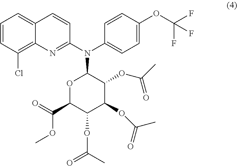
C1=CC(Cl)=C2C(=C1)C=CC(N(C1=CC=C(OC(F)(F)F)C=C1)C1OC(C(OC)=O)C(OC(=O)C)C(OC(=O)C)C1OC(=O)C)=N2
